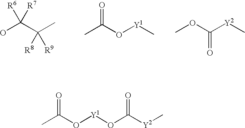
OC(C(C)([R8])[R9])([R6])[R7].CC(O[Y1]C)=O.COC([Y2]C)=O.CC(O[Y1]OC([Y2]C)=O)=O
